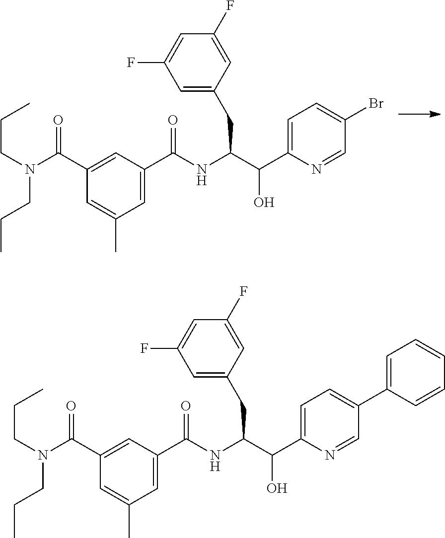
CCCN(CCC)C(C1=CC(C(NC(C(C2=CC=C(Br)C=N2)O)CC2=CC(F)=CC(F)=C2)=O)=CC(C)=C1)=O.CCCN(CCC)C(C1=CC(C(NC(C(C2=CC=C(C3=CC=CC=C3)C=N2)O)CC2=CC(F)=CC(F)=C2)=O)=CC(C)=C1)=O
